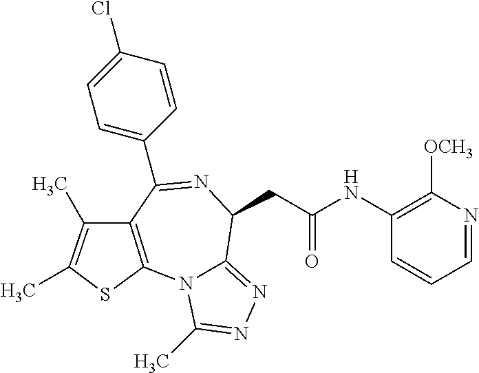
C1(C2=NC(CC(NC3=C([OCH3])N=CC=C3)=O)C3=NN=C(C)N3C3=C2C(C)=C(C)S3)=CC=C(Cl)C=C1
